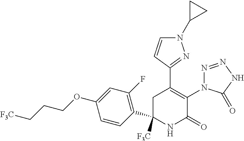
C1(C2=C(N3N=NNC3=O)C(=O)NC([F3C])(C3=C(F)C=C(OCCC[F3C])C=C3)C2)=NN(C2CC2)C=C1
